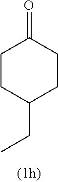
C1(=O)CCC(CC)CC1
